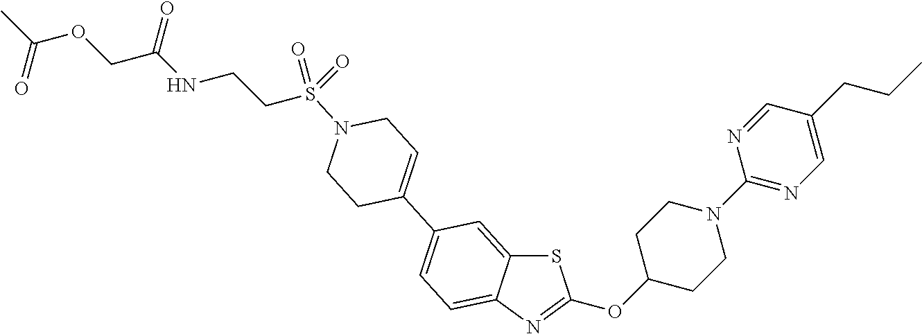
S1C2=CC(C3=CCN(S(CCNC(COC(C)=O)=O)(=O)=O)CC3)=CC=C2N=C1OC1CCN(C2=NC=C(CCC)C=N2)CC1
